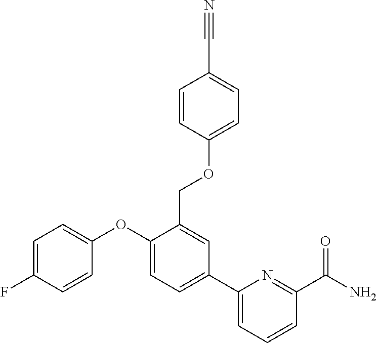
C1=C(F)C=CC(OC2=CC=C(C3=CC=CC(C(N)=O)=N3)C=C2COC2=CC=C(C#N)C=C2)=C1
